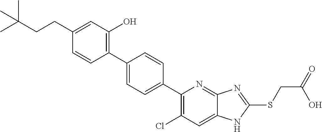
C1=CC(C2=CC=C(C3=C(Cl)C=C4C(=N3)N=C(SCC(O)=O)N4)C=C2)=C(O)C=C1CCC(C)(C)C
